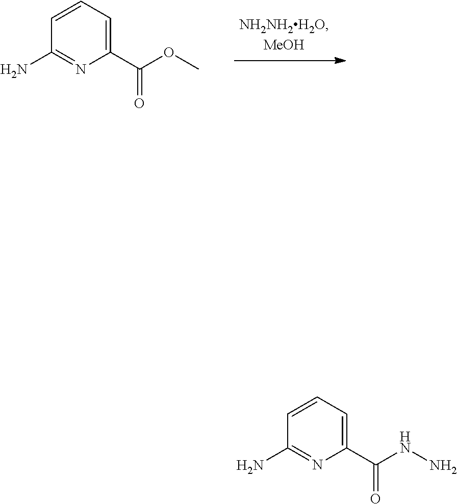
C1=CC=C(C(OC)=O)N=C1N.C1=CC=C(C(NN)=O)N=C1N
